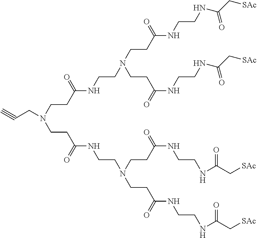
C#CCN(CCC(NCCN(CCC(NCCNC(C[SAc])=O)=O)CCC(NCCNC(C[SAc])=O)=O)=O)CCC(NCCN(CCC(NCCNC(C[SAc])=O)=O)CCC(NCCNC(C[SAc])=O)=O)=O
